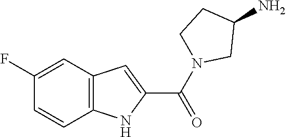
C12=C(C=C(F)C=C1)C=C(C(N1CCC(N)C1)=O)N2
